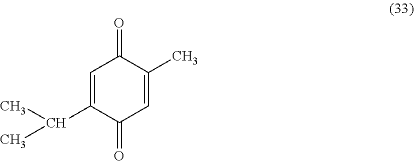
C1=C(C(C)C)C(=O)C=C(C)C1=O
